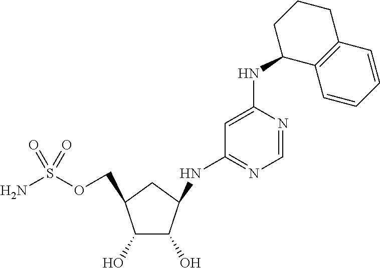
C1(O)C(COS(N)(=O)=O)CC(NC2=NC=NC(NC3C4=C(CCC3)C=CC=C4)=C2)C1O
